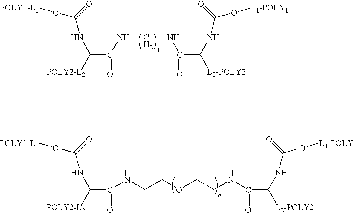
C(C([POLY2-L2])NC(O[POLY1-L1])=O)(=O)NCCOCCNC(C(NC(O[L1-POLY1])=O)[L2-POLY2])=O.N(CNC(C(NC(O[L1-POLY1])=O)[L2-POLY2])=O)C(C([POLY2-L2])NC(O[POLY1-L1])=O)=O
